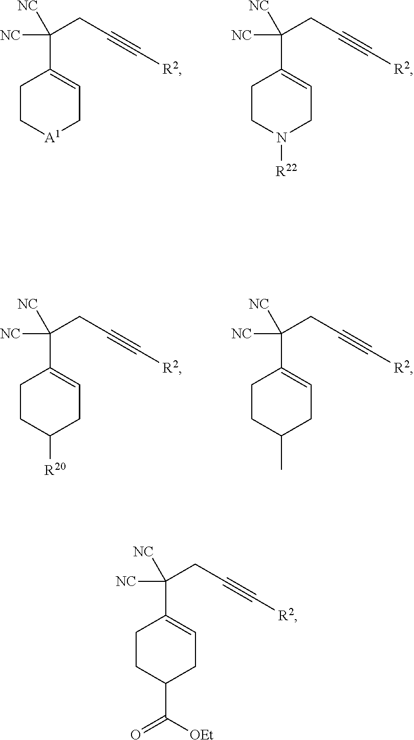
C1C[A1]CC=C1C([NC])(CC#C[R2])[NC].C1CN([R22])CC=C1C([NC])(CC#C[R2])[NC].C1CC([R20])CC=C1C([NC])(CC#C[R2])[NC].C1CC(C)CC=C1C([NC])(CC#C[R2])[NC].C1CC(C([OEt])=O)CC=C1C([NC])(CC#C[R2])[NC]
